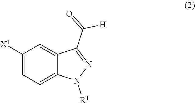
C1([X1])=CC=C2C(=C1)C(C([H])=O)=NN2[R1]
